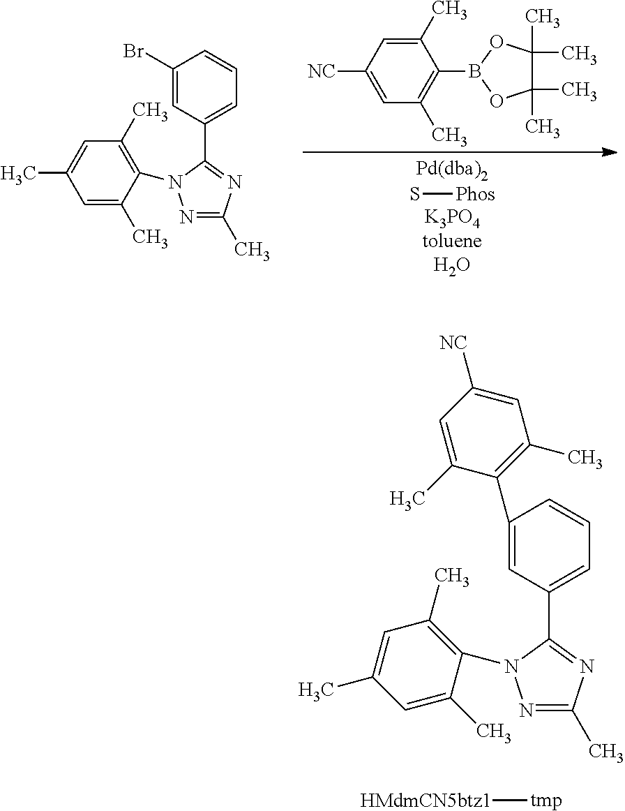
CC1=CC(C)=C(N2C(C3=CC=CC(Br)=C3)=NC(C)=N2)C(C)=C1.[NC]C1=CC(C)=C(B2OC(C)(C)C(C)(C)O2)C(C)=C1.S[Phos].C1(C2=C(C)C=C([NC])C=C2C)=CC(C2=NC(C)=NN2C2=C(C)C=C(C)C=C2C)=CC=C1.[HMdmCN5btz1][tmp]
